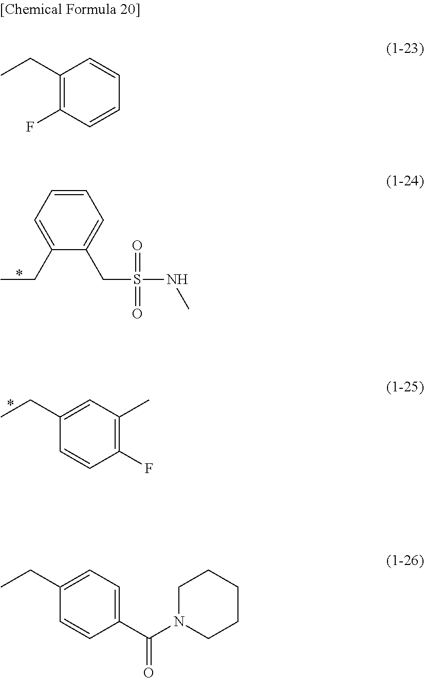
C1=C(CC)C(CS(NC)(=O)=O)=CC=C1.C1=CC(F)=C(C)C=C1CC.C1(CC)=C(F)C=CC=C1.C1=CC(C(N2CCCCC2)=O)=CC=C1CC
